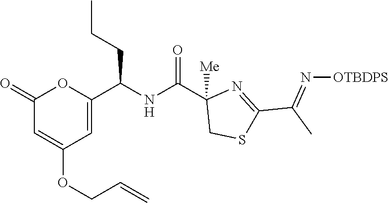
C1(=O)C=C(OCC=C)C=C(C(NC(C2([Me])CSC(C(C)=N[OTBDPS])=N2)=O)CCC)O1
